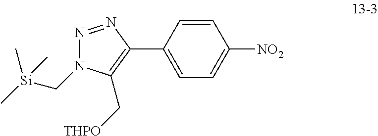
N1=NC(C2=CC=C([NO2])C=C2)=C(C[THPO])N1C[Si](C)(C)C
